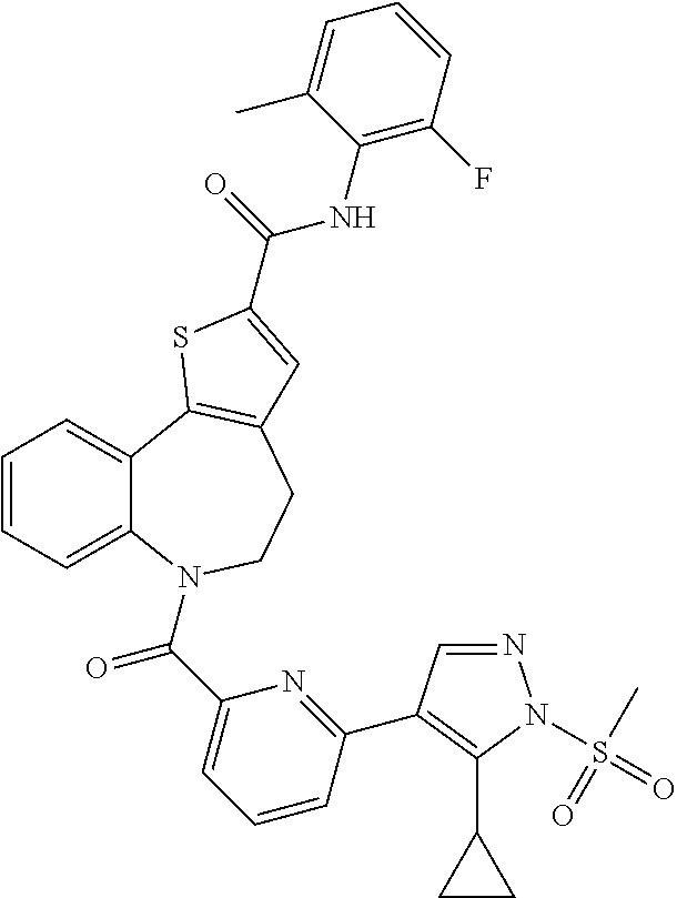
N1=CC(C2=NC(C(=O)N3C4=CC=CC=C4C4=C(CC3)C=C(C(=O)NC3=C(F)C=CC=C3C)S4)=CC=C2)=C(C2CC2)N1S(=O)(C)=O
